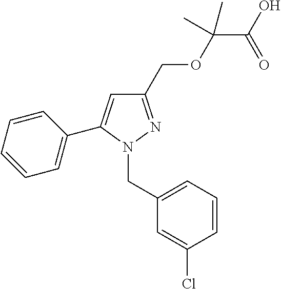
C1(COC(C(=O)O)(C)C)=NN(CC2=CC=CC(Cl)=C2)C(C2=CC=CC=C2)=C1
